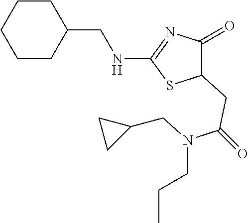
C1(CC(N(CC2CC2)CCC)=O)C(=O)N=C(NCC2CCCCC2)S1
